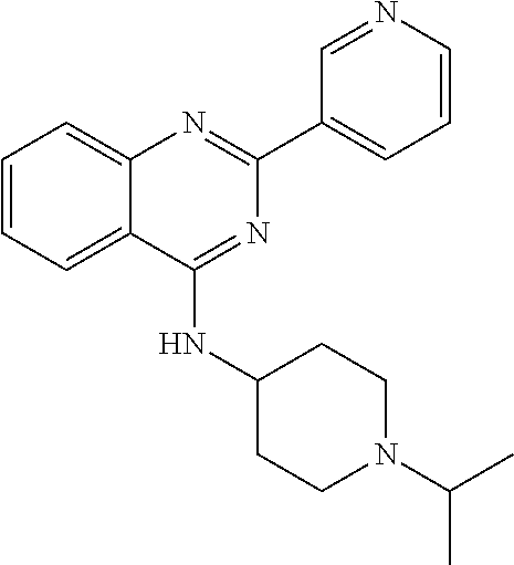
C1(C2=CC=CN=C2)=NC2=CC=CC=C2C(NC2CCN(C(C)C)CC2)=N1
